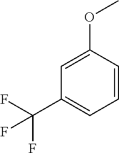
C1=C(OC)C=CC=C1C(F)(F)F
